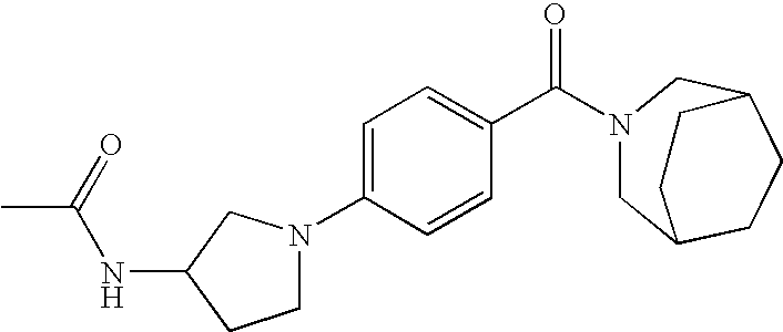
C1=C(N2CCC(NC(C)=O)C2)C=CC(C(N2CC3CCC(C2)CC3)=O)=C1
